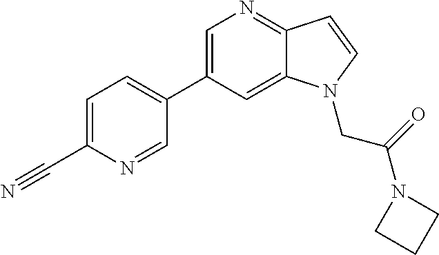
C1=C(C2=CC=C(C#N)N=C2)C=C2C(=N1)C=CN2CC(=O)N1CCC1
